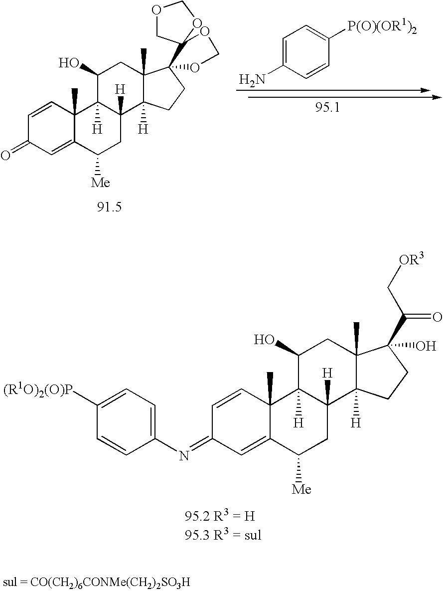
C1=CC2(C)C(=CC1=O)C([Me])CC1([H])C2([H])C(O)CC2(C)C1([H])CCC21OCOC12COCO2.C1=C(N)C=CC([P(O)(OR1)2])=C1.C1=CC2(C)C(=CC1=NC1=CC=C([(R1O)2(O)P])C=C1)C([Me])CC1([H])C2([H])C(O)CC2(C)C1([H])CCC2(O)C(C[OR3])=O
